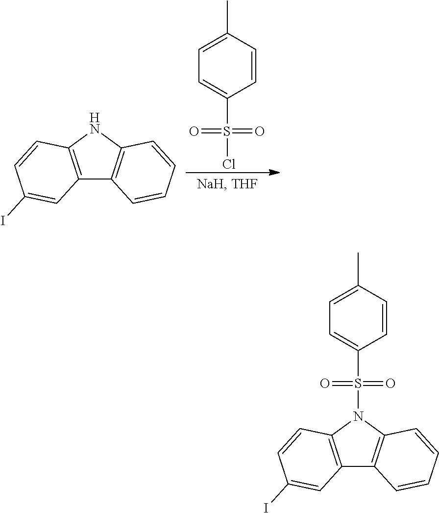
C1=C(C)C=CC(S(Cl)(=O)=O)=C1.C12=C(NC3=C1C=CC=C3)C=CC(I)=C2.C12=C(N(S(C3=CC=C(C)C=C3)(=O)=O)C3=C1C=CC=C3)C=CC(I)=C2
